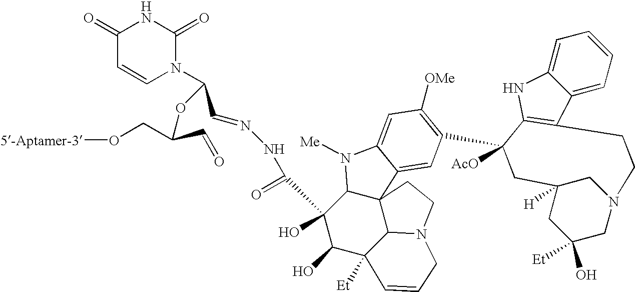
C1(=O)C=CN(C(OC(C=O)CO[5-Aptamer-3])C=NNC(=O)C2(O)C(O)C3([Et])C4C5(C2N([Me])C2=CC([OMe])=C(C6([AcO])C7=C(C8=CC=CC=C8N7)CCN7CC([Et])(O)CC([H])(C6)C7)C=C52)CCN4CC=C3)C(=O)N1
